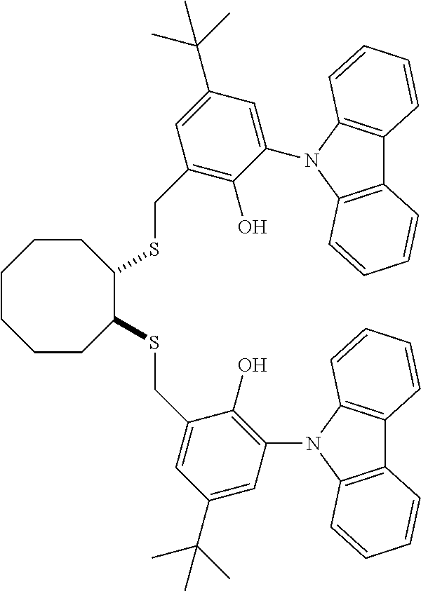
C1(CSC2C(SCC3=CC(C(C)(C)C)=CC(N4C5=C(C6=C4C=CC=C6)C=CC=C5)=C3O)CCCCCC2)=C(O)C(N2C3=C(C4=C2C=CC=C4)C=CC=C3)=CC(C(C)(C)C)=C1
